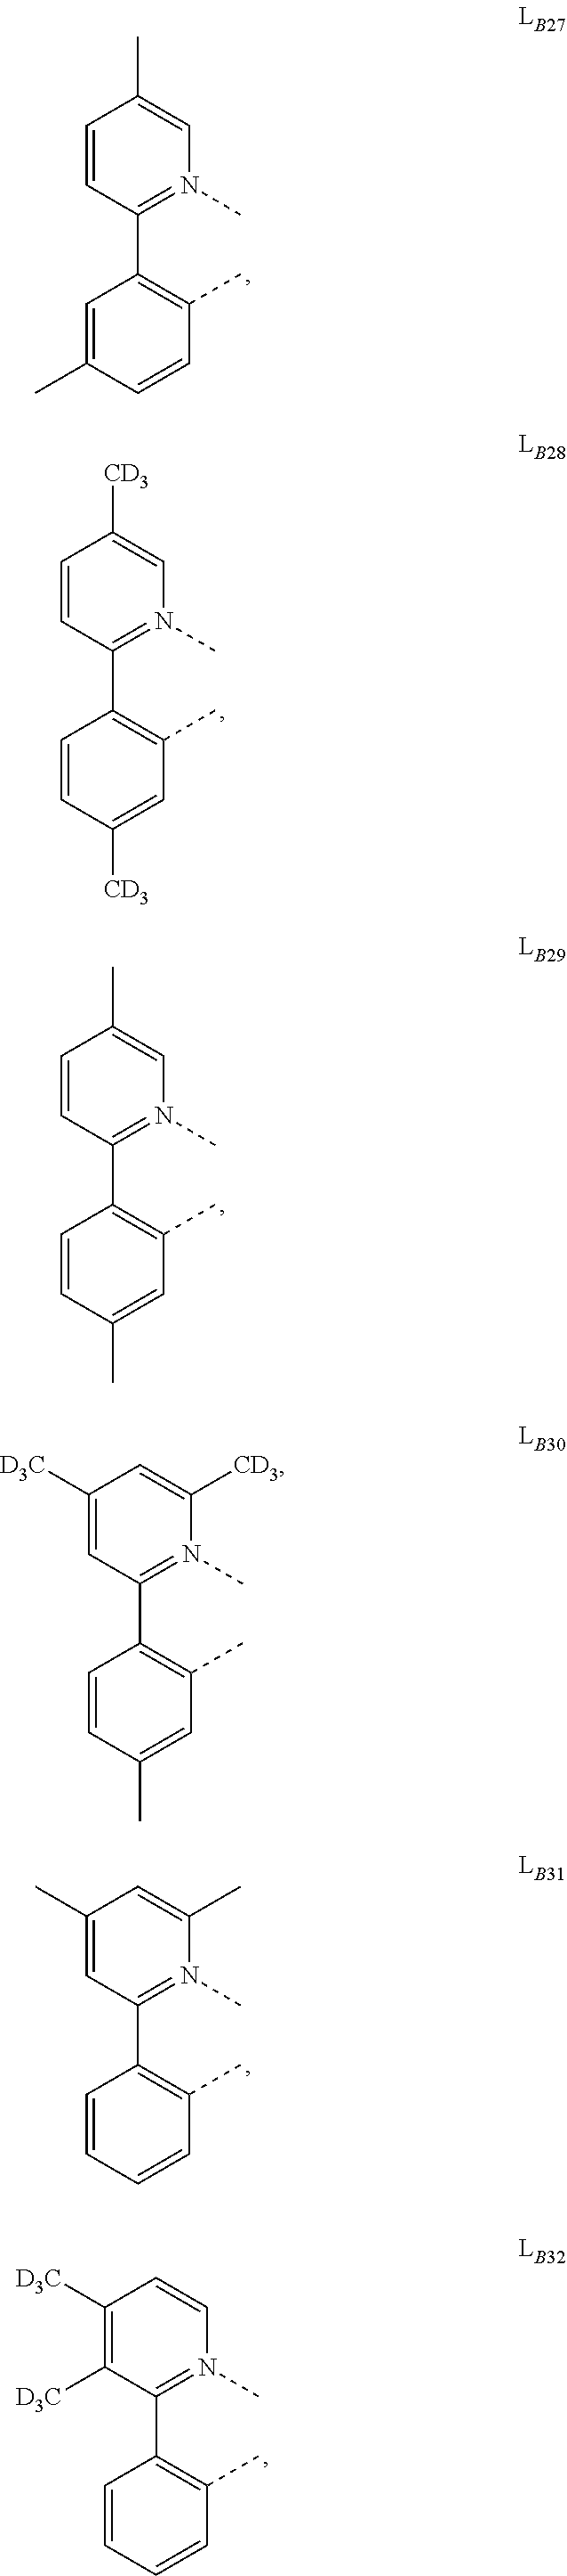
C1=CC(C2=C(C)C=CC(C)=C2)=N(C)C=C1C.C1=CC(C2=C(C)C=C([CD3])C=C2)=N(C)C=C1[CD3].C1=CC(C2=C(C)C=C(C)C=C2)=N(C)C=C1C.C1([D3C])=CC(C2=C(C)C=C(C)C=C2)=N(C)C([CD3])=C1.C1(C)=CC(C2=C(C)C=CC=C2)=N(C)C(C)=C1.C1([D3C])=C([D3C])C(C2=C(C)C=CC=C2)=N(C)C=C1
